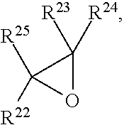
C1([R25])([R22])OC1([R24])[R23]
